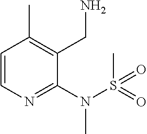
C1=CN=C(N(S(=O)(C)=O)C)C(CN)=C1C
